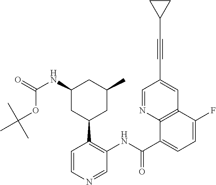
C1(C(NC2=C(C3CC(C)CC(NC(=O)OC(C)(C)C)C3)C=CN=C2)=O)=CC=C(F)C2=C1N=CC(C#CC1CC1)=C2
